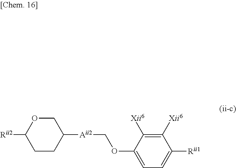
[Rii2]C1OCC([Aii2]COC2=CC=C([Rii1])C([Xii6])=C2[Xii6])CC1
